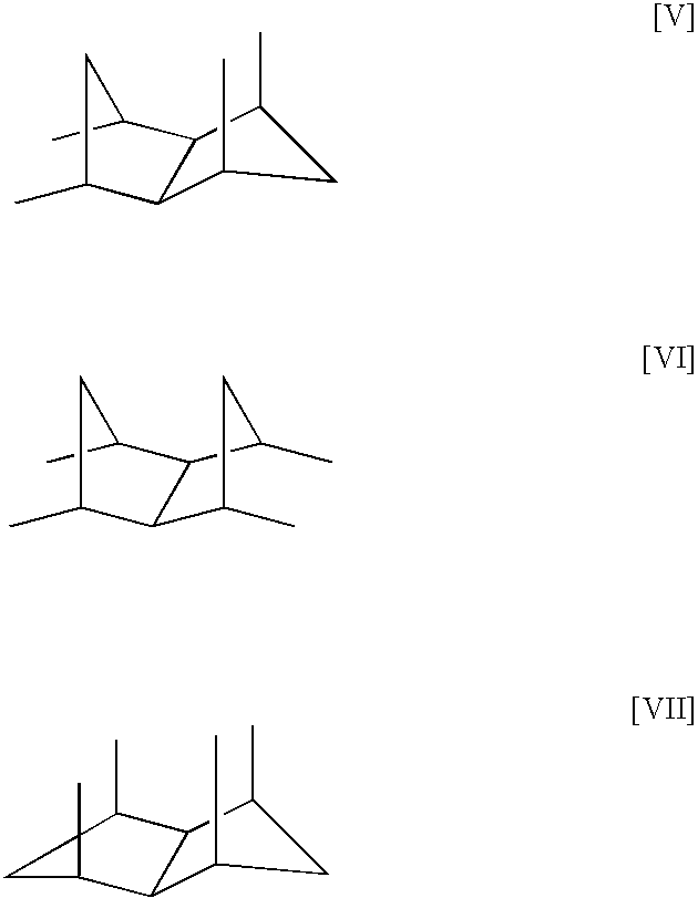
C1(C)CC(C)C2C1C(C)CC2C.CC1CC(C)C2C1C(C)CC2C.C1(C)CC(C)C2C1C1CC1(C)C2C
